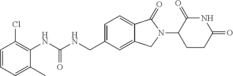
C1=CC=C(C)C(NC(NCC2=CC=C3C(=C2)CN(C2CCC(=O)NC2=O)C3=O)=O)=C1Cl
